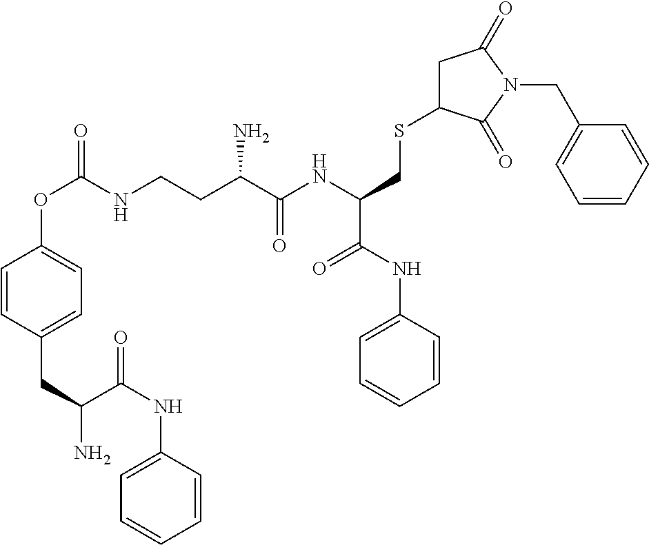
NC(C(NC1=CC=CC=C1)=O)CC1=CC=C(OC(=O)NCCC(C(NC(CSC2CC(=O)N(CC3=CC=CC=C3)C2=O)C(=O)NC2=CC=CC=C2)=O)N)C=C1
